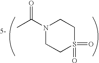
N1(C(C)=O)CCS(=O)(=O)CC1
